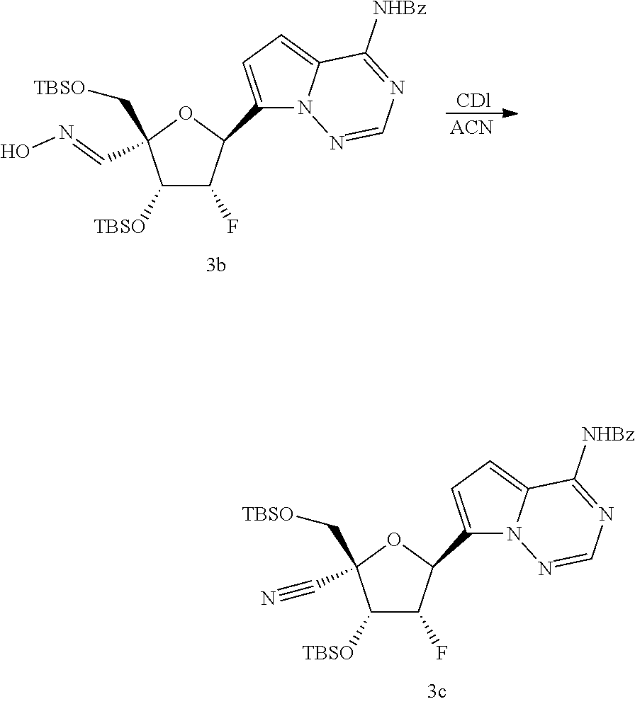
C1([TBSO])C(F)C(C2=CC=C3N2N=CN=C3[NHBz])OC1(C[TBSO])C#N.[ACN].C1([TBSO])C(F)C(C2=CC=C3N2N=CN=C3[NHBz])OC1(C[TBSO])C=NO
